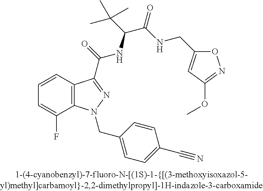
C1=CC2=C(C(F)=C1)N(CC1=CC=C(C#N)C=C1)N=C2C(=O)NC(C(C)(C)C)C(=O)NCC1=CC(OC)=NO1
